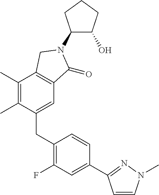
C1(N2C(=O)C3=C(C(C)=C(C)C(CC4=C(F)C=C(C5=NN(C)C=C5)C=C4)=C3)C2)C(O)CCC1
